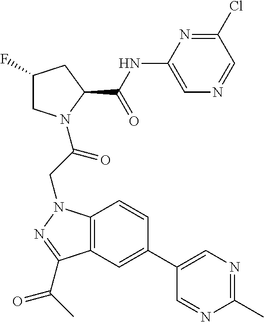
ClC1=NC(NC(C2CC(F)CN2C(CN2C3=C(C(C(C)=O)=N2)C=C(C2=CN=C(C)N=C2)C=C3)=O)=O)=CN=C1
